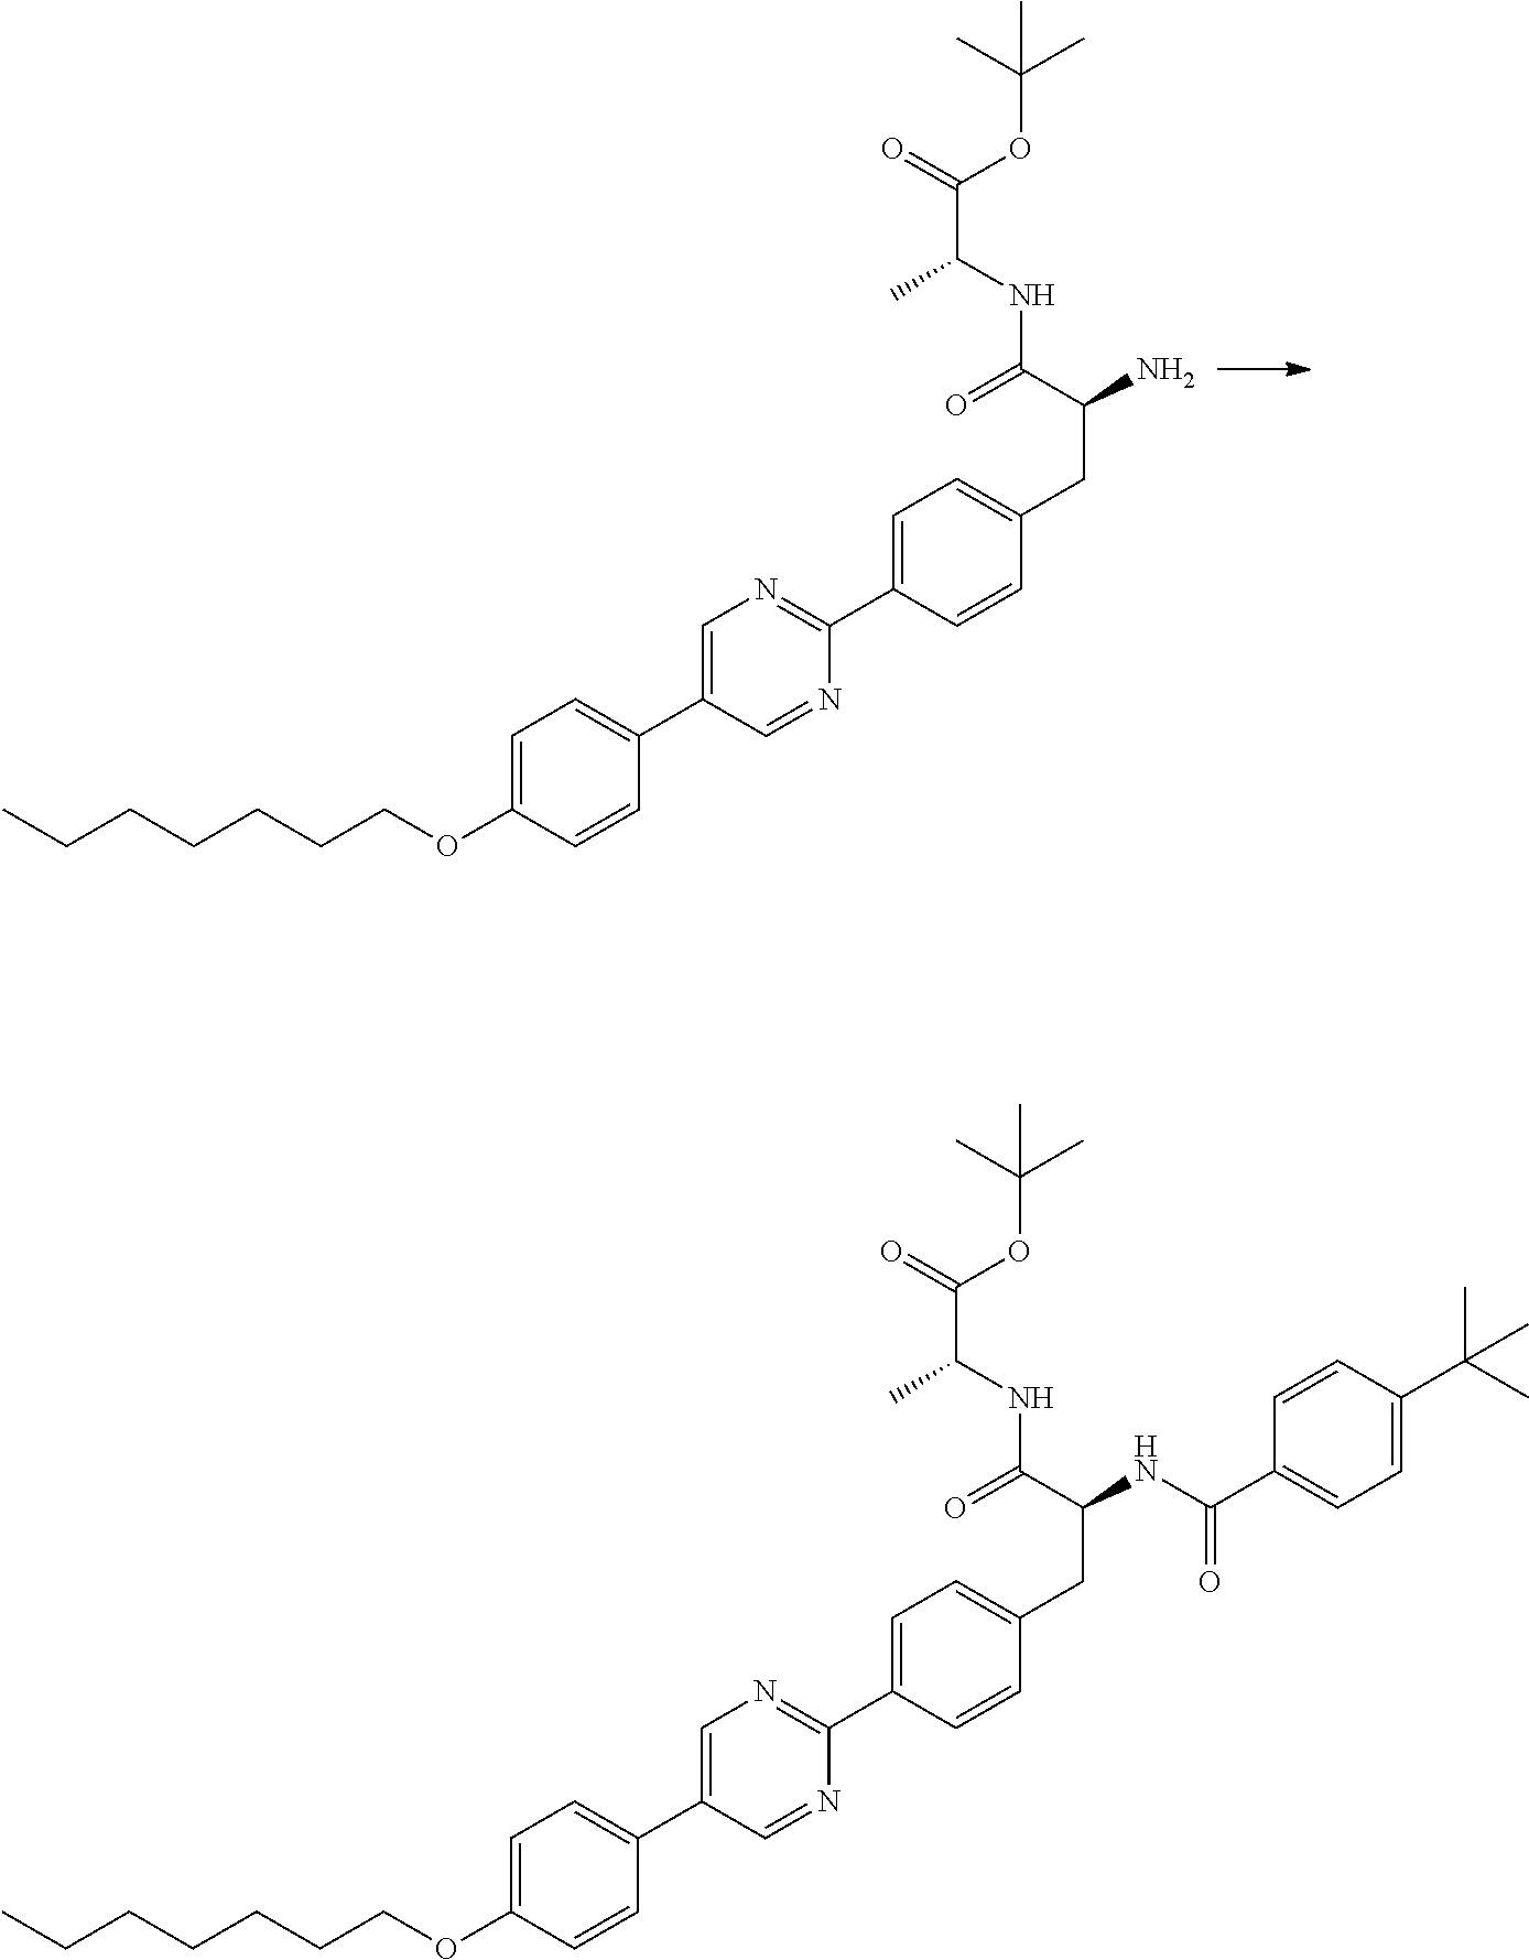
C1=C(C2=NC=C(C3=CC=C(OCCCCCCC)C=C3)C=N2)C=CC(CC(C(NC(C(=O)OC(C)(C)C)C)=O)N)=C1.C1=C(C2=NC=C(C3=CC=C(OCCCCCCC)C=C3)C=N2)C=CC(CC(C(NC(C(=O)OC(C)(C)C)C)=O)NC(C2=CC=C(C(C)(C)C)C=C2)=O)=C1
